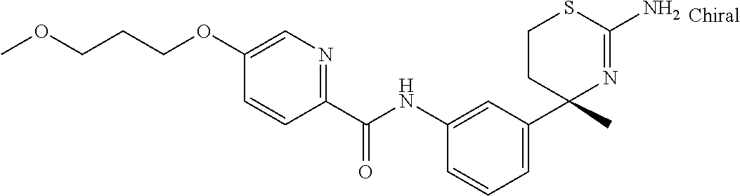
C1(NC(C2=NC=C(OCCCOC)C=C2)=O)=CC(C2(C)N=C(N)SCC2)=CC=C1
